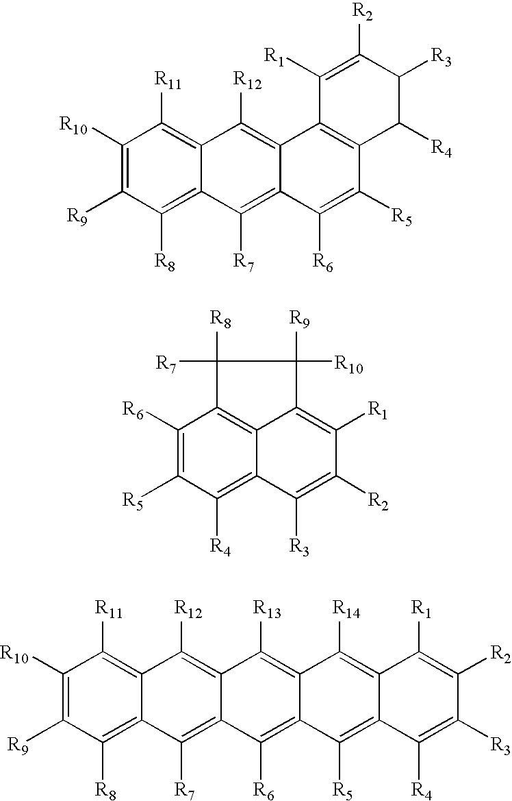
C1([R11])=C2C(=C([R8])C([R9])=C1[R10])C([R7])=C1C(=C2[R12])C2=C(C([R5])=C1[R6])C([R4])C([R3])C([R2])=C2[R1].C12=C3C(=C([R4])C([R5])=C1[R6])C([R3])=C([R2])C([R1])=C3C([R9])([R10])C2([R8])[R7].C1([R11])=C2C(=C([R8])C([R9])=C1[R10])C([R7])=C1C(=C2[R12])C([R13])=C2C(=C1[R6])C([R5])=C1C(=C2[R14])C([R1])=C([R2])C([R3])=C1[R4]
